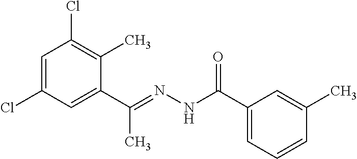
C1=C(Cl)C=C(C(=NNC(C2=CC=CC(C)=C2)=O)C)C(C)=C1Cl
